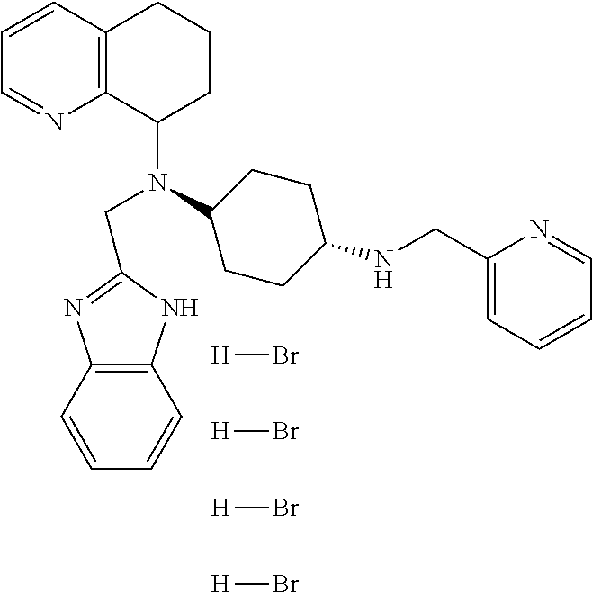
C1=CC2=C(N=C1)C(N(C1CCC(NCC3=CC=CC=N3)CC1)CC1=NC3=C(N1)C=CC=C3)CCC2.[H]Br.[H]Br.[H]Br.[H]Br
